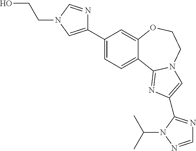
C1(C2=CN(CCO)C=N2)=CC=C2C(=C1)OCCN1C2=NC(C2=NC=NN2C(C)C)=C1
